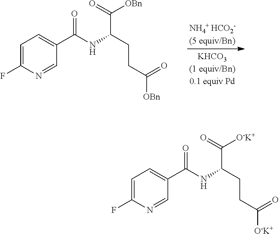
C1=C(F)N=CC(C(NC(CCC([OBn])=O)C([OBn])=O)=O)=C1.C1=C(F)N=CC(C(NC(CCC([O-K+])=O)C([O-K+])=O)=O)=C1
